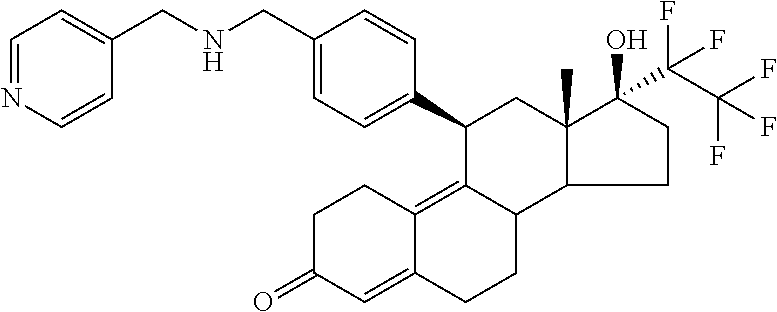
C1C(=O)C=C2C(=C3C(CC2)C2C(C)(CC3C3=CC=C(CNCC4=CC=NC=C4)C=C3)C(O)(C(C(F)(F)F)(F)F)CC2)C1
